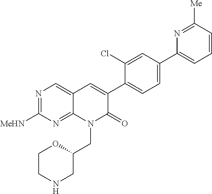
N1=C([MeHN])N=C2C(=C1)C=C(C1=CC=C(C3=CC=CC([Me])=N3)C=C1Cl)C(=O)N2CC1OCCNC1
